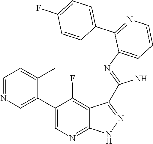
C1=NC=C(C2=CN=C3C(=C2F)C(C2=NC4=C(N2)C=CN=C4C2=CC=C(F)C=C2)=NN3)C(C)=C1
